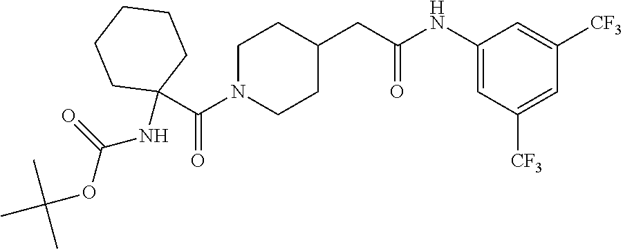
C1(C(N2CCC(CC(NC3=CC([CF3])=CC([CF3])=C3)=O)CC2)=O)(NC(OC(C)(C)C)=O)CCCCC1
